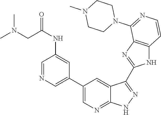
C1=NC=C(C2=CN=C3C(=C2)C(C2=NC4=C(N2)C=CN=C4N2CCN(C)CC2)=NN3)C=C1NC(=O)CN(C)C
